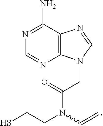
C(C(=O)N(C=C)CCS)N1C2=C(N=C1)C(N)=NC=N2
